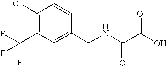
C1=CC(CNC(C(O)=O)=O)=CC(C(F)(F)F)=C1Cl
